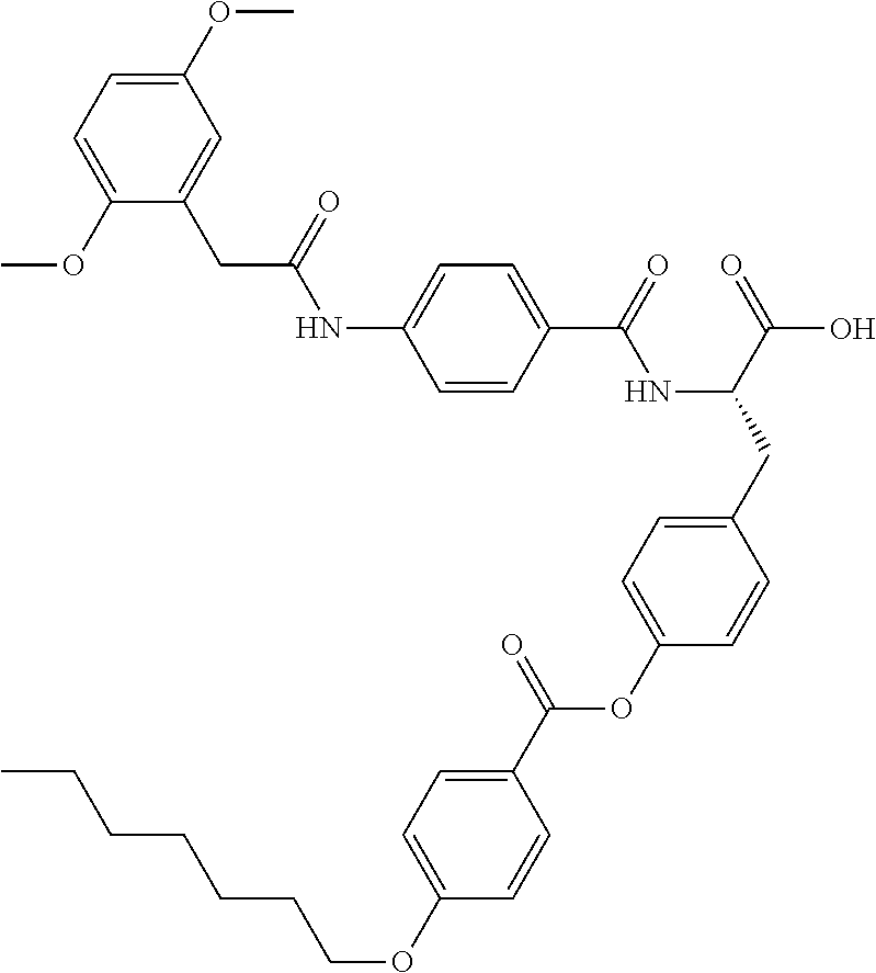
C1=CC(C(=O)NC(CC2=CC=C(OC(C3=CC=C(OCCCCCCC)C=C3)=O)C=C2)C(=O)O)=CC=C1NC(CC1=CC(OC)=CC=C1OC)=O
